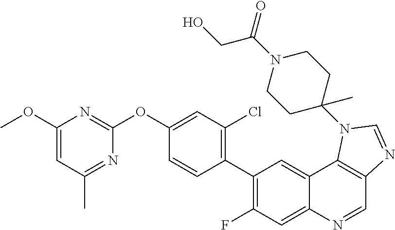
C1(OC)=CC(C)=NC(OC2=CC(Cl)=C(C3=C(F)C=C4C(=C3)C3=C(C=N4)N=CN3C3(C)CCN(C(=O)CO)CC3)C=C2)=N1
